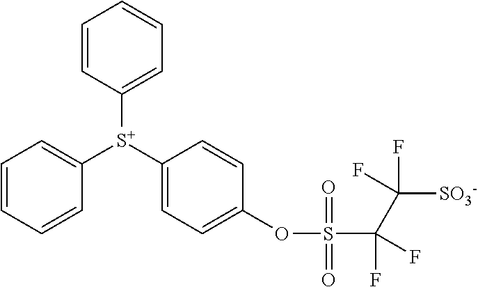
C1=CC([S+](C2=CC=C(OS(C(F)(C(F)([SO3-])F)F)(=O)=O)C=C2)C2=CC=CC=C2)=CC=C1
